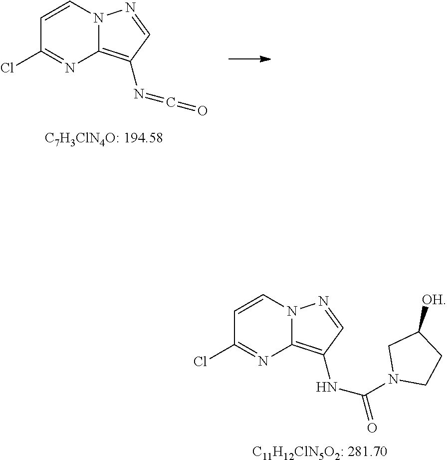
C1=CN2C(=C(NC(=O)N3CCC([OH])C3)C=N2)N=C1Cl.[C11H12ClN5O2: 281.70].C1=CN2C(=C(N=C=O)C=N2)N=C1Cl
